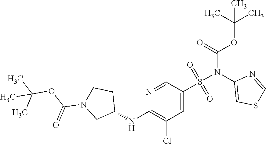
C1=C(S(=O)(=O)N(C2=CSC=N2)C(OC(C)(C)C)=O)C=NC(NC2CCN(C(OC(C)(C)C)=O)C2)=C1Cl
